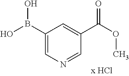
C1(B(O)O)=CN=CC(C(OC)=O)=C1
